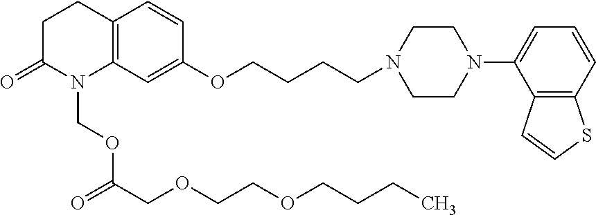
C1C(=O)N(COC(COCCOCCCC)=O)C2=C(C1)C=CC(OCCCCN1CCN(C3=CC=CC4=C3C=CS4)CC1)=C2
